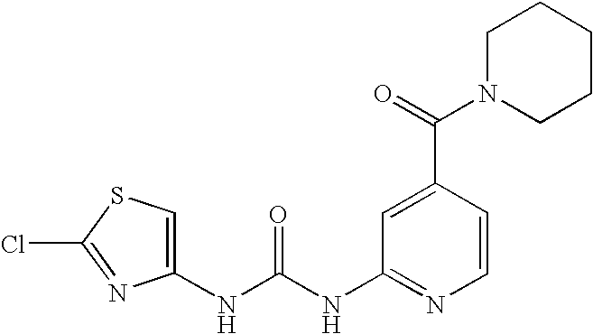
ClC1=NC(NC(NC2=NC=CC(C(N3CCCCC3)=O)=C2)=O)=CS1
